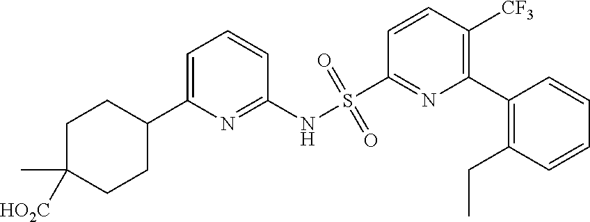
C1=CC(C2=C([CF3])C=CC(S(NC3=NC(C4CCC(C)([HO2C])CC4)=CC=C3)(=O)=O)=N2)=C(CC)C=C1
